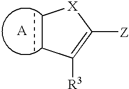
C1CC([R3])=C([Z])[X]1.[A]
